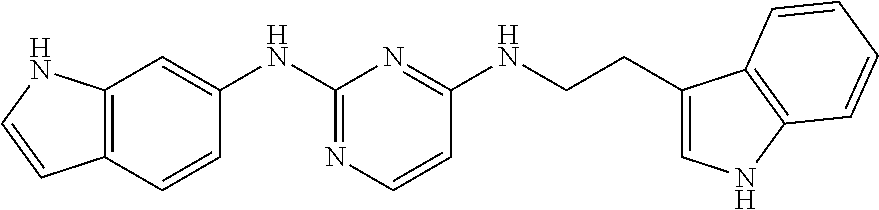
C12=C(C=CC(NC3=NC=CC(NCCC4=CNC5=C4C=CC=C5)=N3)=C1)C=CN2
